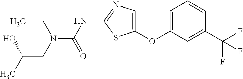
C1=C(OC2=CN=C(NC(=O)N(CC(C)O)CC)S2)C=C(C(F)(F)F)C=C1
